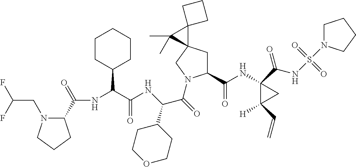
C(NC1(C(NS(=O)(=O)N2CCCC2)=O)C([H])(C=C)C1)(=O)C1CC2(CN1C(C(C1CCOCC1)NC(C(NC(C1N(CC(F)F)CCC1)=O)C1CCCCC1)=O)=O)C1(C2(C)C)CCC1
